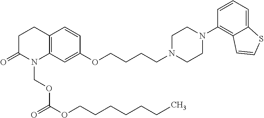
C1C(=O)N(COC(=O)OCCCCCCC)C2=C(C1)C=CC(OCCCCN1CCN(C3=C4C(=CC=C3)SC=C4)CC1)=C2
